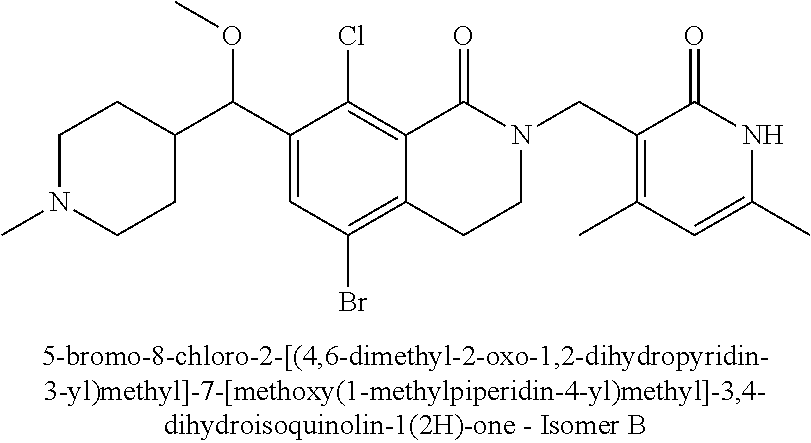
C1(C(C2CCN(C)CC2)OC)=CC(Br)=C2C(=C1Cl)C(=O)N(CC1=C(C)C=C(C)NC1=O)CC2
